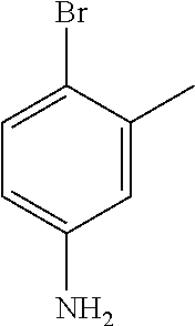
C1=C(N)C=C(C)C(Br)=C1
